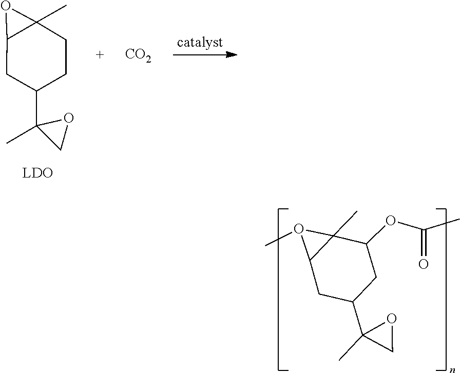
C1(C2(C)OC2)CC2C(C)(O2C)C(OC(=O)C)C1.C1(C2(C)OC2)CC2C(C)(O2)CC1.[CO2]
